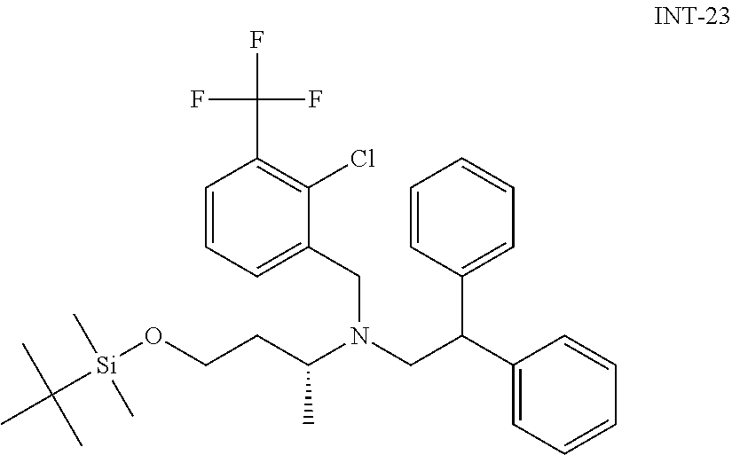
CC([Si](OCCC(N(CC(C1=CC=CC=C1)C1=CC=CC=C1)CC1=CC=CC(C(F)(F)F)=C1Cl)C)(C)C)(C)C
